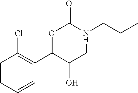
C1=CC=CC(C2C(O)CN(CCC)C(=O)O2)=C1Cl
